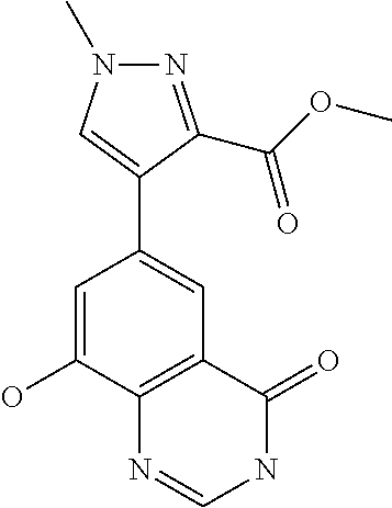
C1(C2=CC3=C(C(O)=C2)N=CNC3=O)=CN(C)N=C1C(OC)=O
